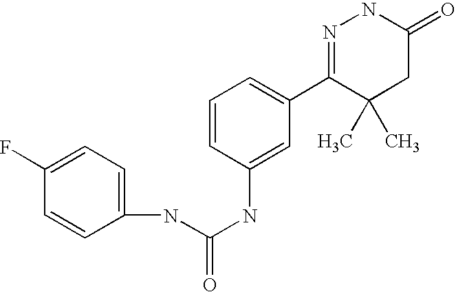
C1(F)=CC=C(NC(NC2=CC(C3=NNC(=O)CC3(C)C)=CC=C2)=O)C=C1
